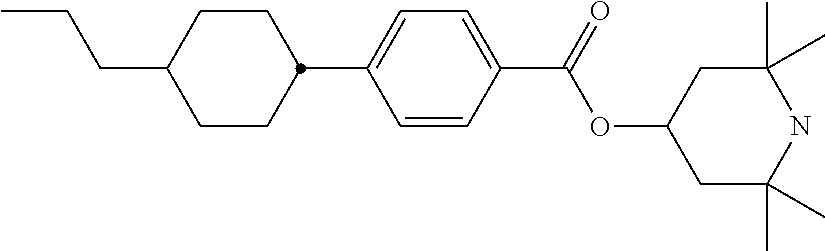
C1CC(C2=CC=C(C(OC3CC(C)(C)NC(C)(C)C3)=O)C=C2)CCC1CCC
